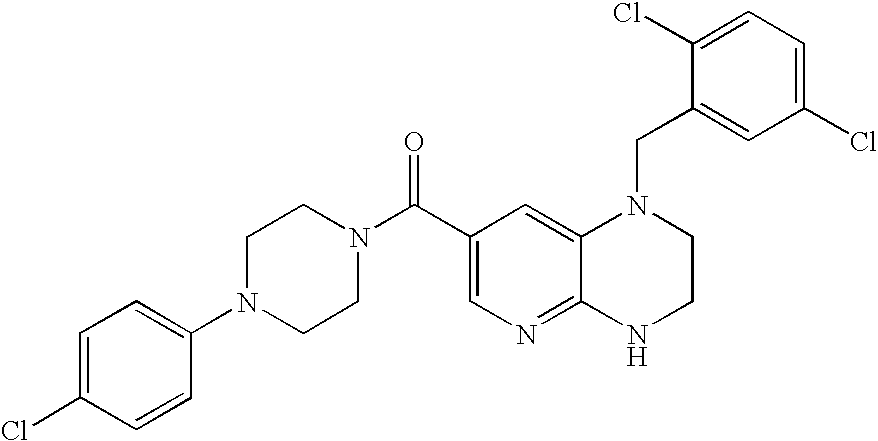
C12=NC=C(C(=O)N3CCN(C4=CC=C(Cl)C=C4)CC3)C=C1N(CC1=CC(Cl)=CC=C1Cl)CCN2
